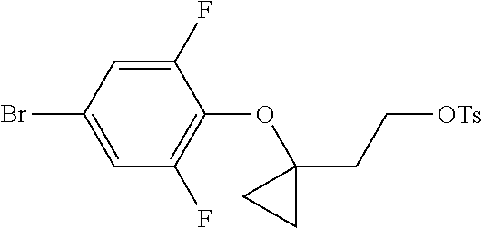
C1(F)=CC(Br)=CC(F)=C1OC1(CC[OTs])CC1
